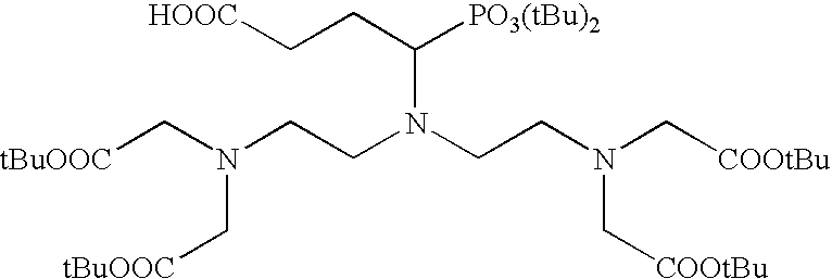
[tBuOOC]CN(CCN(CCN(C[COOtBu])C[COOtBu])C(CC[HOOC])[PO3(tBu)2])C[tBuOOC]
